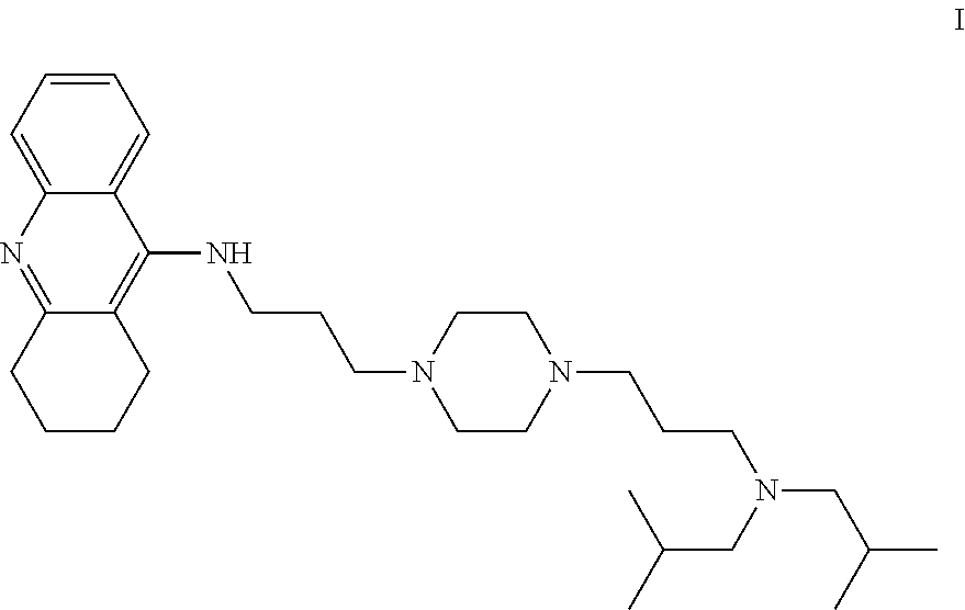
C1=CC=C2C(=C1)C(NCCCN1CCN(CCCN(CC(C)C)CC(C)C)CC1)=C1C(=N2)CCCC1
